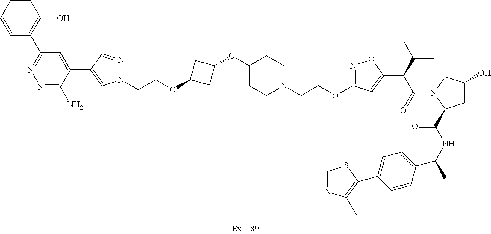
C(COC1=NOC(C(C(C)C)C(=O)N2C(C(NC(C)C3=CC=C(C4=C(C)N=CS4)C=C3)=O)CC(O)C2)=C1)N1CCC(OC2CC(OCCN3N=CC(C4=CC(C5=C(O)C=CC=C5)=NN=C4N)=C3)C2)CC1
